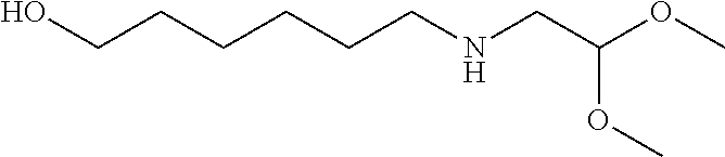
C(CNCC(OC)OC)CCCCO
